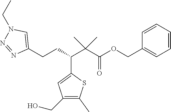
C1(CCC(C(C(OCC2=CC=CC=C2)=O)(C)C)C2=CC(CO)=C(C)S2)=CN(CC)N=N1
